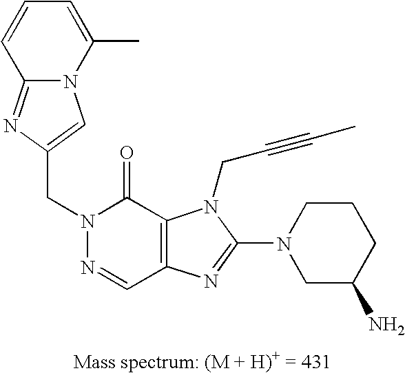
C1(CN2N=CC3=C(C2=O)N(CC#CC)C(N2CC(N)CCC2)=N3)=CN2C(=N1)C=CC=C2C
